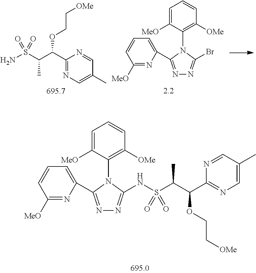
S(C(C(C1=NC=C(C)C=N1)OCC[OMe])C)(=O)(=O)NC1=NN=C(C2=CC=CC([MeO])=N2)N1C1=C([OMe])C=CC=C1[MeO].NS(C(C(C1=NC=C(C)C=N1)OCC[OMe])C)(=O)=O.N1=C(C2=CC=CC([MeO])=N2)N(C2=C([OMe])C=CC=C2[MeO])C(Br)=N1
